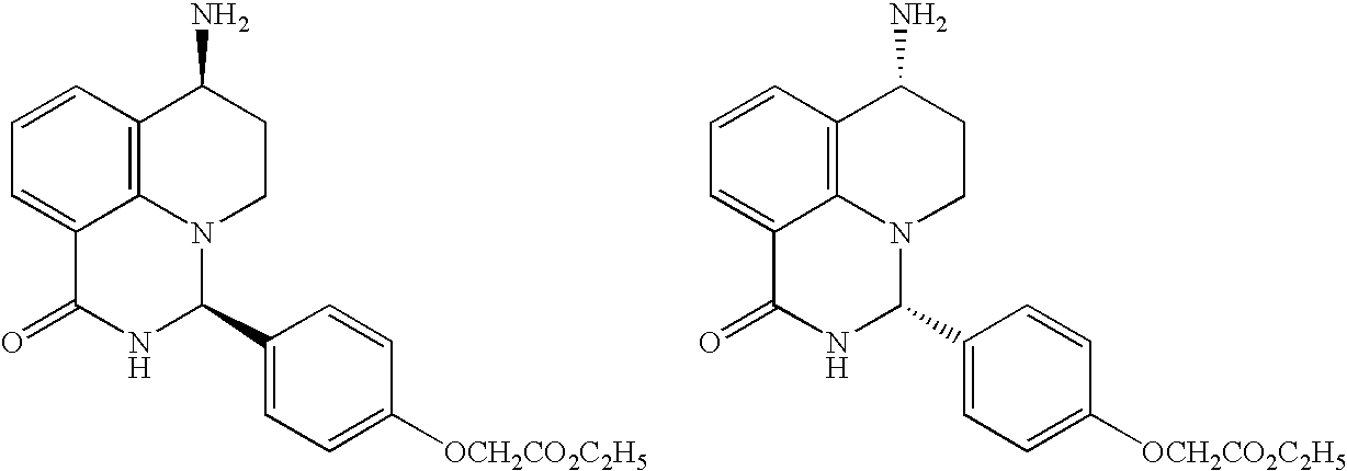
C1=CC2=C3C(=C1)C(=O)NC(C1=CC=C([OCH2CO2C2H5])C=C1)N3CCC2N.C1=CC2=C3C(=C1)C(=O)NC(C1=CC=C([OCH2CO2C2H5])C=C1)N3CCC2N
